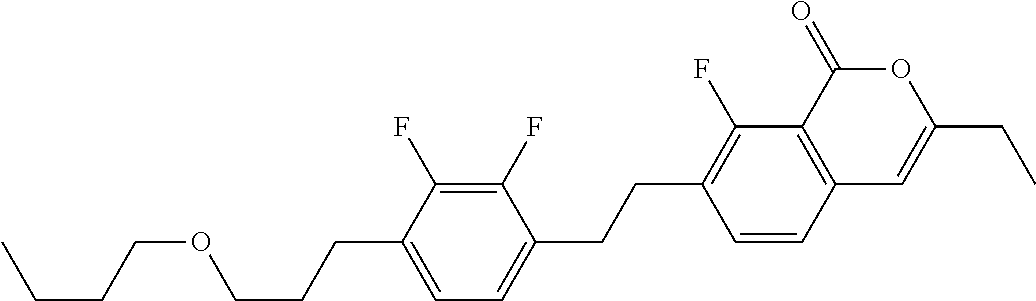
C12=C(C(=O)OC(CC)=C1)C(F)=C(CCC1=CC=C(CCCOCCCC)C(F)=C1F)C=C2
